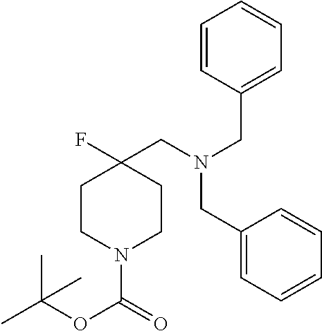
C1CN(C(=O)OC(C)(C)C)CCC1(CN(CC1=CC=CC=C1)CC1=CC=CC=C1)F
